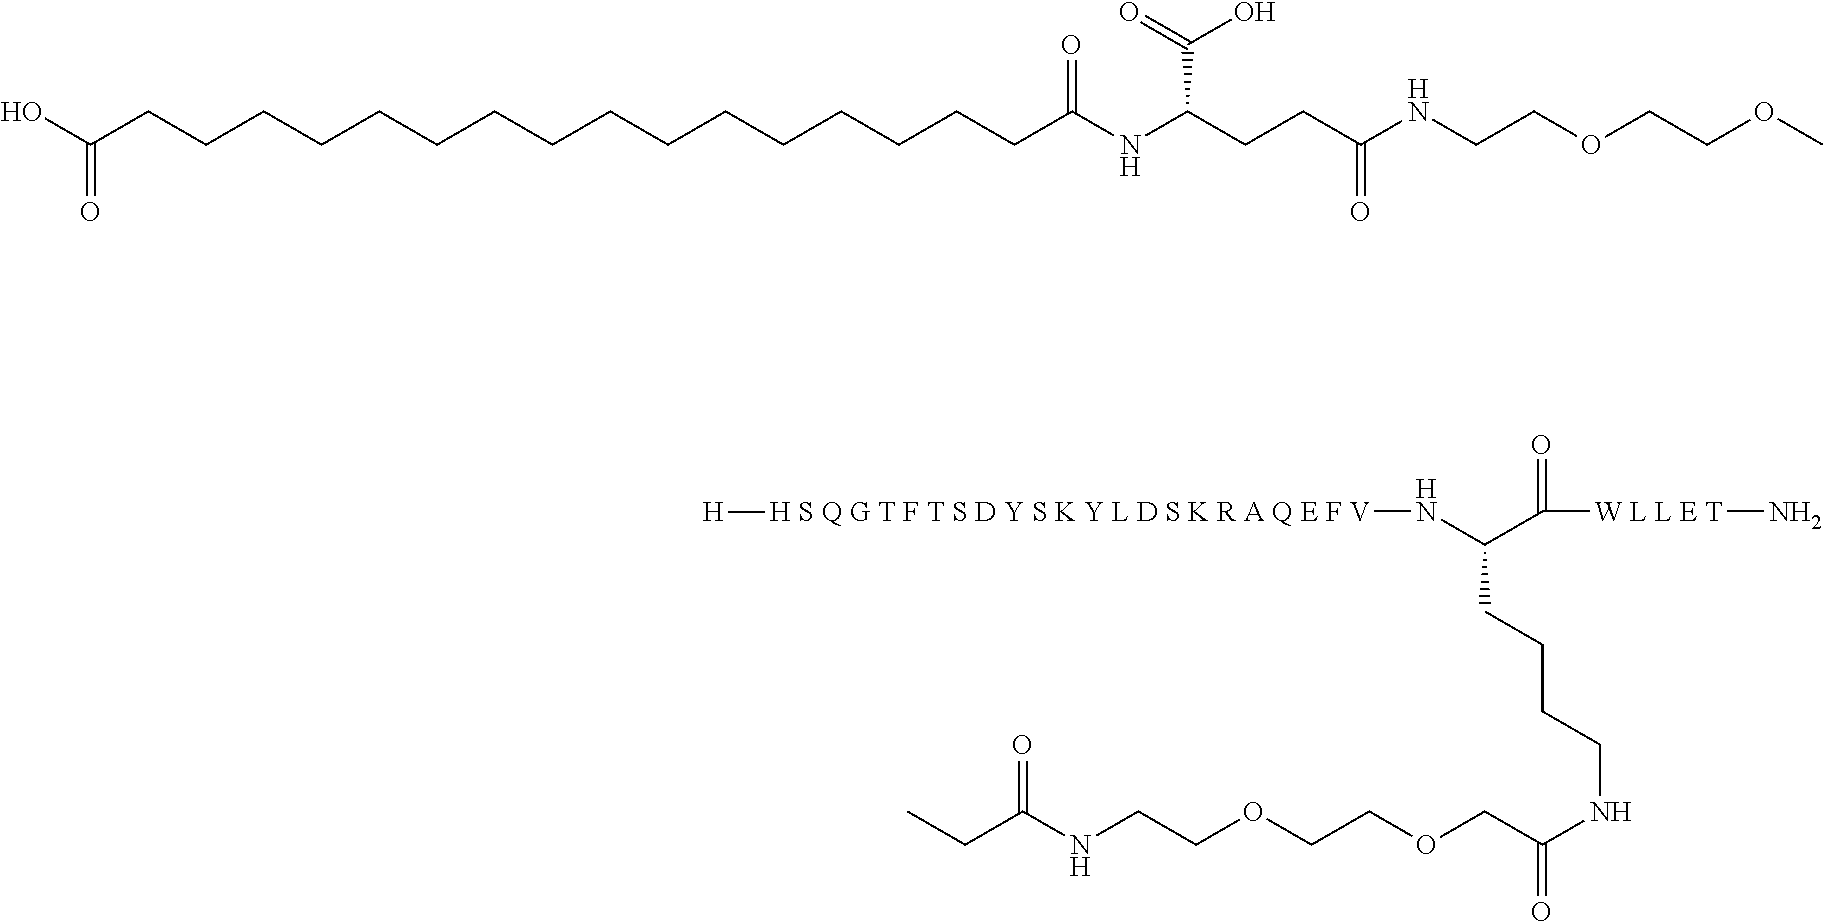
CCC(NCCOCCOCC(NCCCCC(N[H S Q G T F T S D Y S K Y L D S K R A Q E F V][H])C([W L L E T]N)=O)=O)=O.OC(CCCCCCCCCCCCCCCCC(NC(CCC(NCCOCCOC)=O)C(=O)O)=O)=O
